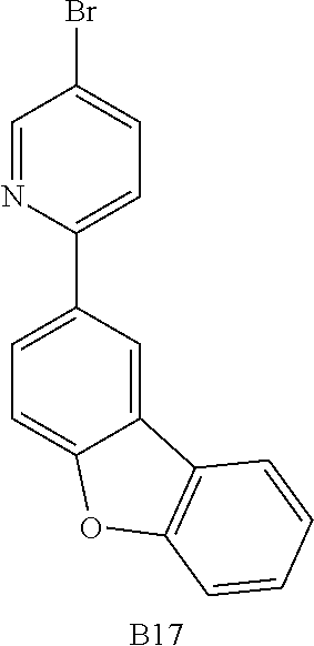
C12=CC(C3=CC=C(Br)C=N3)=CC=C1OC1=C2C=CC=C1.[B17]
